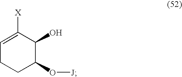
C1=C([X])C(O)C(O[J])CC1
